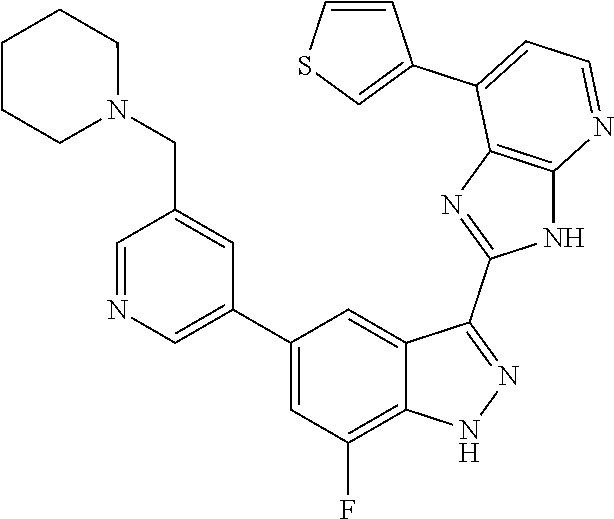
C1=NC=C(C2=CC(F)=C3C(=C2)C(C2=NC4=C(N2)N=CC=C4C2=CSC=C2)=NN3)C=C1CN1CCCCC1
